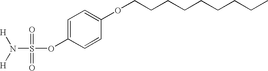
N(S(OC1=CC=C(OCCCCCCCCC)C=C1)(=O)=O)([H])[H]
